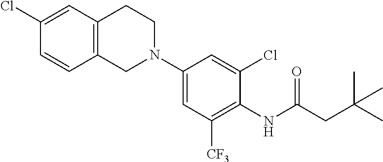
C1(Cl)=CC2=C(C=C1)CN(C1=CC([CF3])=C(NC(CC(C)(C)C)=O)C(Cl)=C1)CC2
